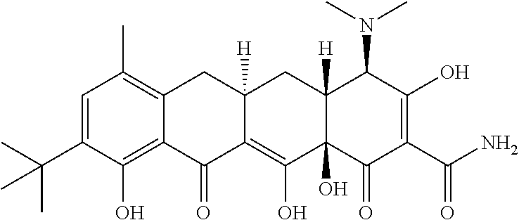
C1=C(C(C)(C)C)C(O)=C2C(=C1C)CC1([H])C(=C(O)C3(O)C([H])(C1)C(N(C)C)C(O)=C(C(N)=O)C3=O)C2=O
